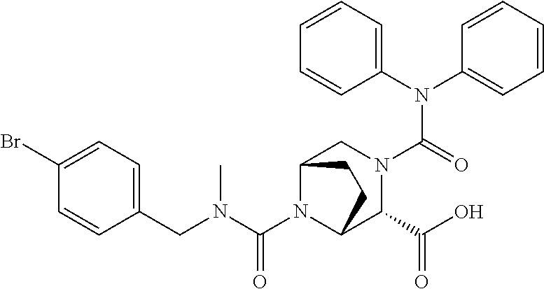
C1(N(C2=CC=CC=C2)C(=O)N2CC3N(C(N(C)CC4=CC=C(Br)C=C4)=O)C(C2C(O)=O)CC3)=CC=CC=C1
